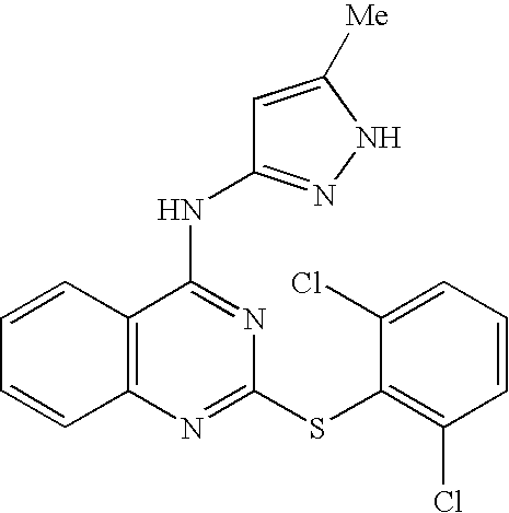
C1=CC2=C(C=C1)N=C(SC1=C(Cl)C=CC=C1Cl)N=C2NC1=NNC([Me])=C1
